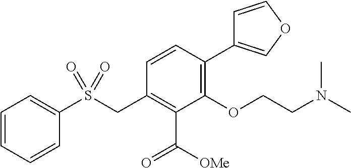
C1=CC=CC(S(CC2=C(C([OMe])=O)C(OCCN(C)C)=C(C3=COC=C3)C=C2)(=O)=O)=C1
